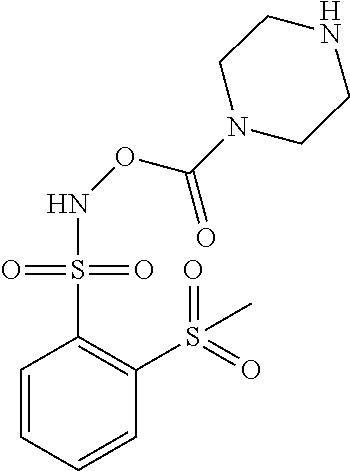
N(OC(=O)N1CCNCC1)S(C1=C(S(=O)(=O)C)C=CC=C1)(=O)=O
